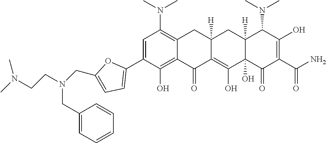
C1=C(C2=CC=C(CN(CCN(C)C)CC3=CC=CC=C3)O2)C(O)=C2C(=C1N(C)C)CC1([H])C(=C(O)C3(O)C([H])(C1)C(N(C)C)C(O)=C(C(N)=O)C3=O)C2=O
